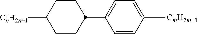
C1(C2CCC([CnH2n+1])CC2)=CC=C([CmH2m+1])C=C1
